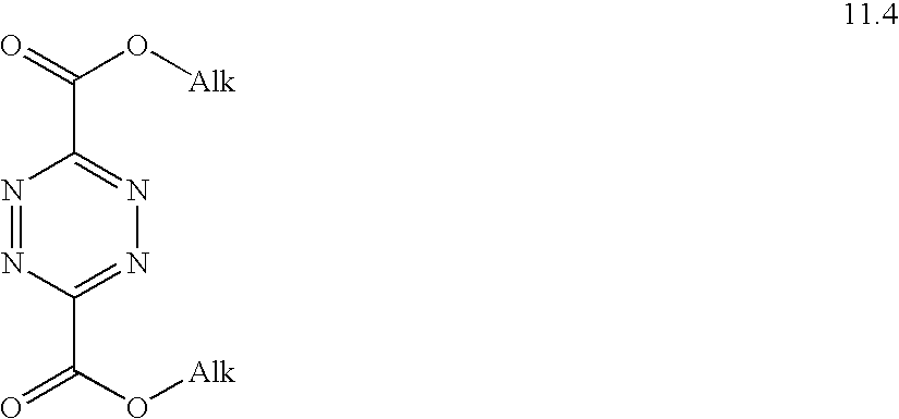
N1=NC(C(O[Alk])=O)=NN=C1C(=O)O[Alk]
